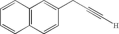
C12=C(C=CC(CC#C[H])=C1)C=CC=C2
